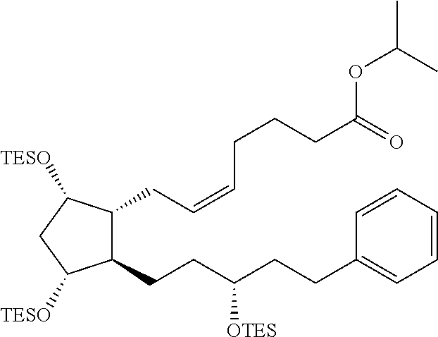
C1(CCC(CCC2=CC=CC=C2)[OTES])C(CC=CCCCC(OC(C)C)=O)C([TESO])CC1[TESO]
